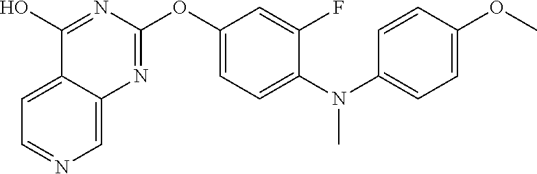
C12=CC=NC=C1N=C(OC1=CC=C(N(C3=CC=C(OC)C=C3)C)C(F)=C1)N=C2O
